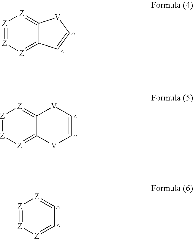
[Z]1=[Z][Z]=C2C(=[Z]1)[V]C=C2.[Z]1=[Z][Z]=C2C(=[Z]1)[V]C=C[V]2.[Z]1=[Z][Z]=CC=[Z]1
